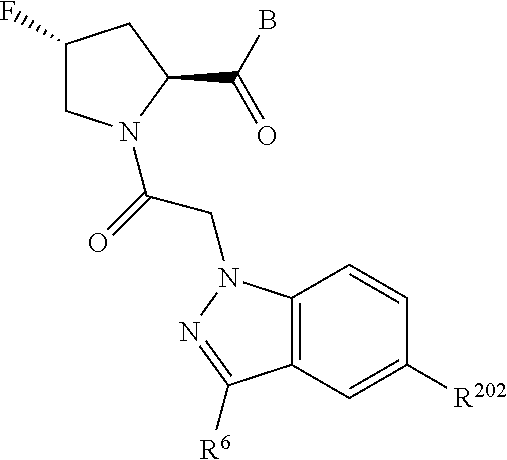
C1(F)CN(C(=O)CN2C3=C(C=C([R202])C=C3)C([R6])=N2)C(C(B)=O)C1
